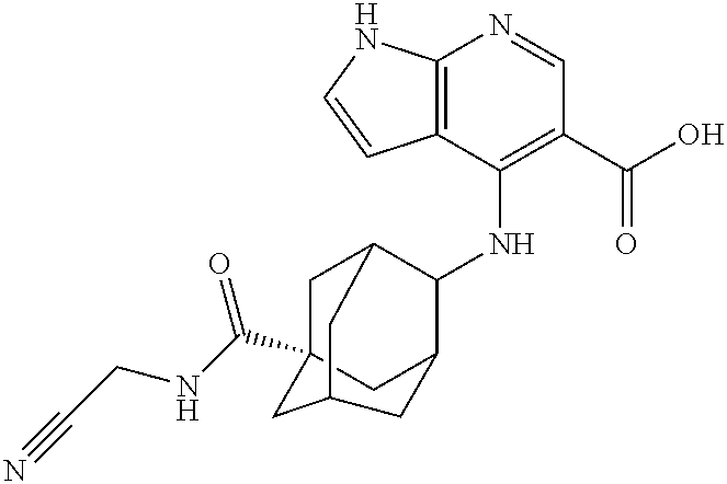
C12=C(C(NC3C4CC5(C(NCC#N)=O)CC3CC(C5)C4)=C(C(O)=O)C=N1)C=CN2
